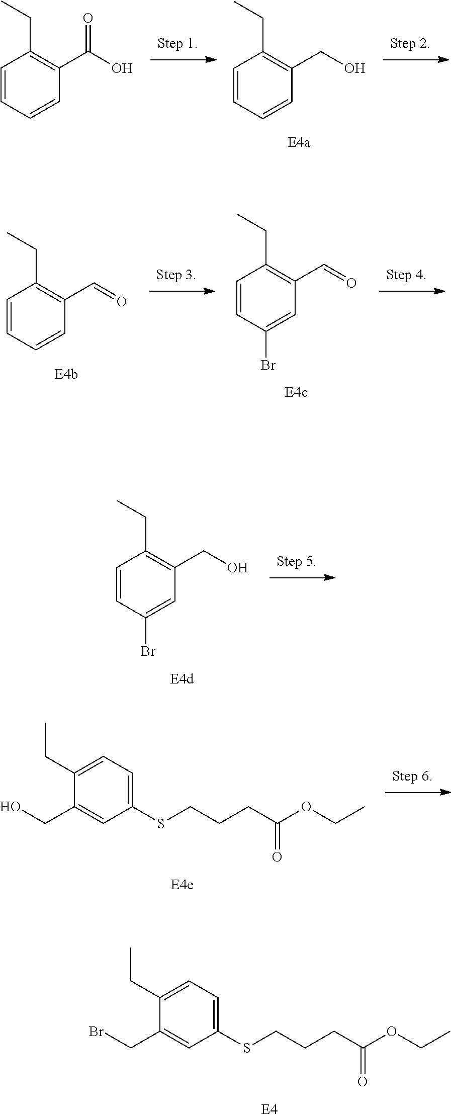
C1(CC)=CC=C(SCCCC(OCC)=O)C=C1CBr.C1(CC)=CC=C(SCCCC(OCC)=O)C=C1CO.C1=CC=CC(C(O)=O)=C1CC.C1=CC=CC(CO)=C1CC.C1=CC(Br)=CC(C=O)=C1CC.C1=CC=CC(C=O)=C1CC.C1=CC(Br)=CC(CO)=C1CC
